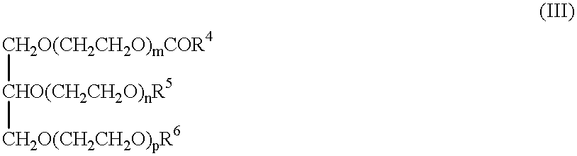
[CH2O(CH2CH2O)mCOR4][CHO(CH2CH2O)nR5][CH2O(CH2CH2O)pR6]
